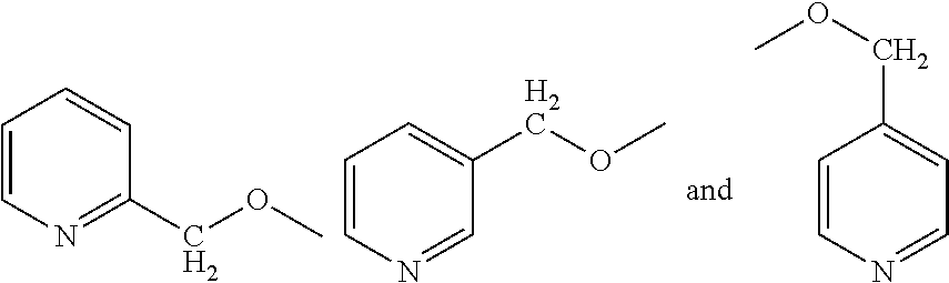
C1=CN=C(COC)C=C1.C1=CC=C(COC)C=N1.C1=CC(COC)=CC=N1
